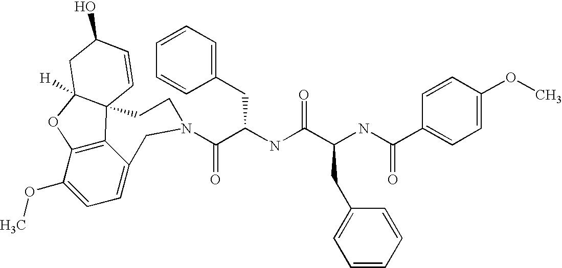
C1(OC)=CC=C2C3=C1OC1([H])C3(C=CC(O)C1)CCN(C(C(NC(C(NC(C1=CC=C(OC)C=C1)=O)CC1=CC=CC=C1)=O)CC1=CC=CC=C1)=O)C2
